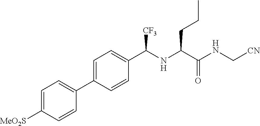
C1=C(C2=CC=C([MeO2S])C=C2)C=CC(C(NC(C(NC[CN])=O)CCC)[CF3])=C1
